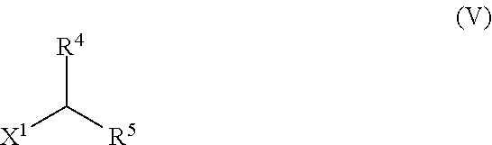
[R4]C([X1])[R5]
